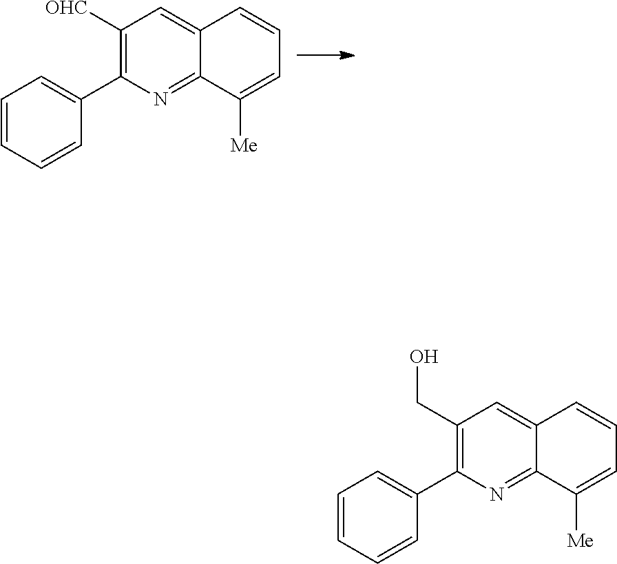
C1=CC=CC(C2=C([OHC])C=C3C(=N2)C([Me])=CC=C3)=C1.C1=CC=CC(C2=C(CO)C=C3C(=N2)C([Me])=CC=C3)=C1
